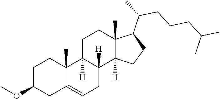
C1(OC)CC2=CCC3([H])C([H])(C2(C)CC1)CCC1(C)C3([H])CCC1C(C)CCCC(C)C
